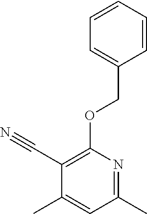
C1(C#N)=C(OCC2=CC=CC=C2)N=C(C)C=C1C
